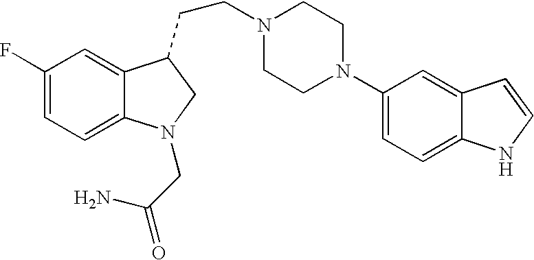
C1(F)=CC=C2C(=C1)C(CCN1CCN(C3=CC=C4C(=C3)C=CN4)CC1)CN2CC(=O)N
